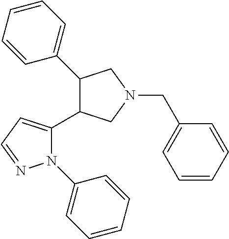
C1(C2=CC=CC=C2)C(C2=CC=NN2C2=CC=CC=C2)CN(CC2=CC=CC=C2)C1
